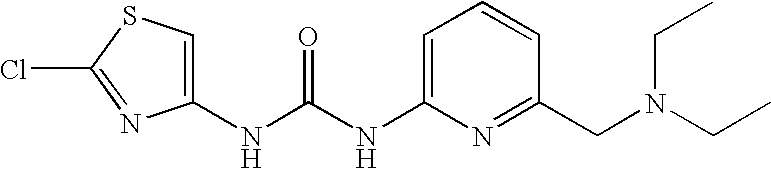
N(C(NC1=CC=CC(CN(CC)CC)=N1)=O)C1=CSC(Cl)=N1
